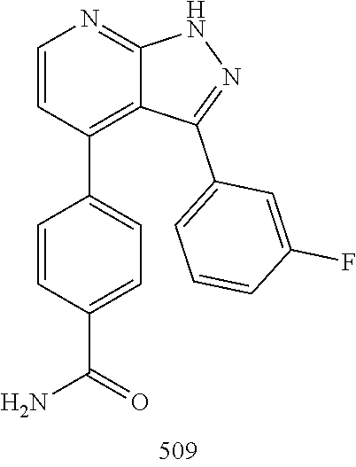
N1C2=NC=CC(C3=CC=C(C(N)=O)C=C3)=C2C(C2=CC=CC(F)=C2)=N1
